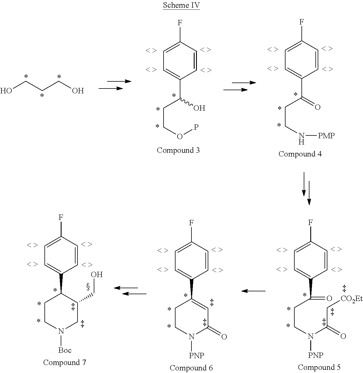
OCCCO.C1=CC(F)=CC=C1C(CCOP)O.C1=CC(F)=CC=C1C(CCN[PMP])=O.C1=CC(F)=CC=C1C1CCN([Boc])CC1CO.C1=CC(F)=CC=C1C1=CC(=O)N([PNP])CC1.C1=CC(F)=CC=C1C(CCN(C(C[CO2Et])=O)[PNP])=O
